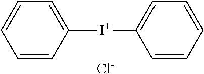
C1([I+]C2=CC=CC=C2)=CC=CC=C1.[Cl-]
